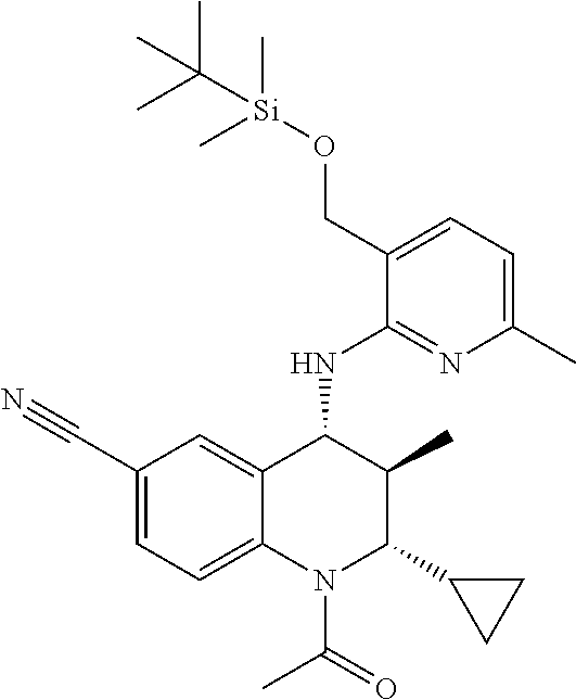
C1(C#N)=CC=C2C(=C1)C(NC1=NC(C)=CC=C1CO[Si](C)(C)C(C)(C)C)C(C)C(C1CC1)N2C(=O)C
